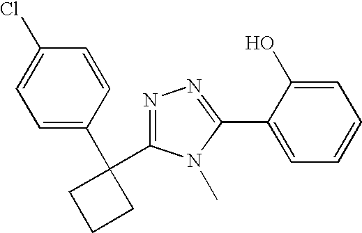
C1=CC(C2(C3=NN=C(C4=CC=CC=C4O)N3C)CCC2)=CC=C1Cl
